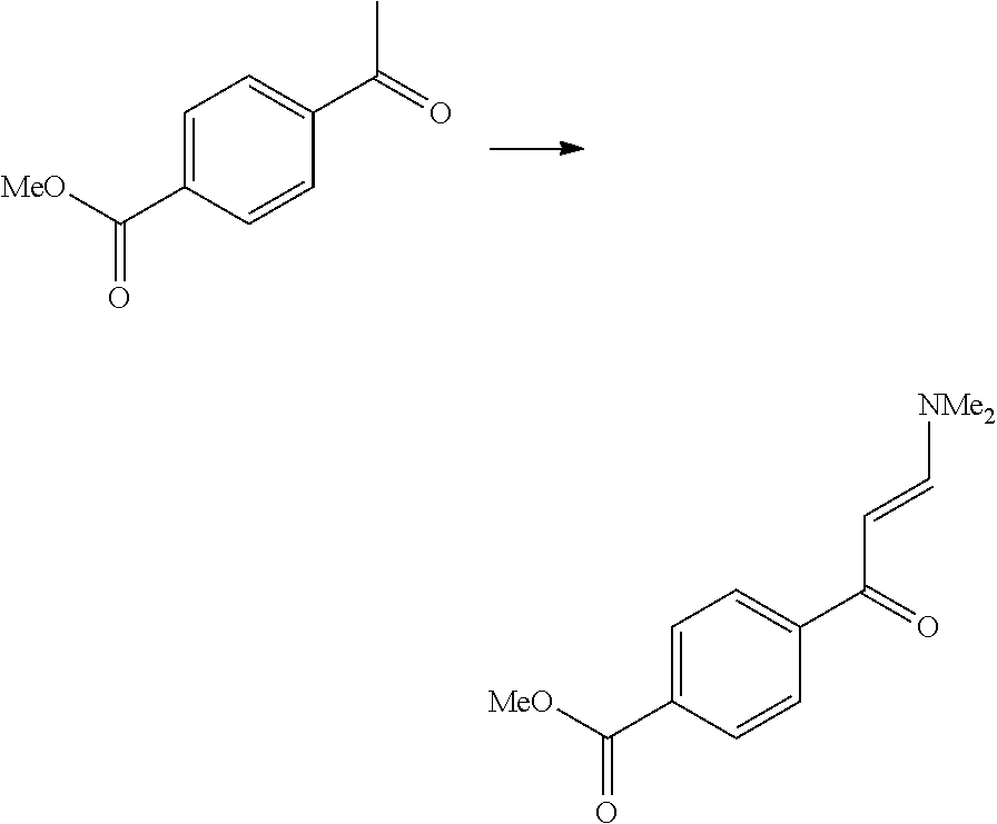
C1=C(C([MeO])=O)C=CC(C(=O)C)=C1.C1=C(C([MeO])=O)C=CC(C(=O)C=C[NMe2])=C1
